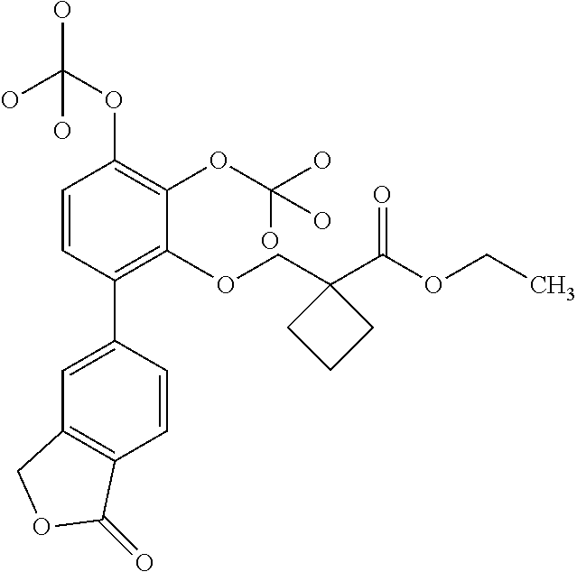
C1=CC(C2=CC3=C(C=C2)C(=O)OC3)=C(OCC2(C(OCC)=O)CCC2)C(OC(O)(O)O)=C1OC(O)(O)O
